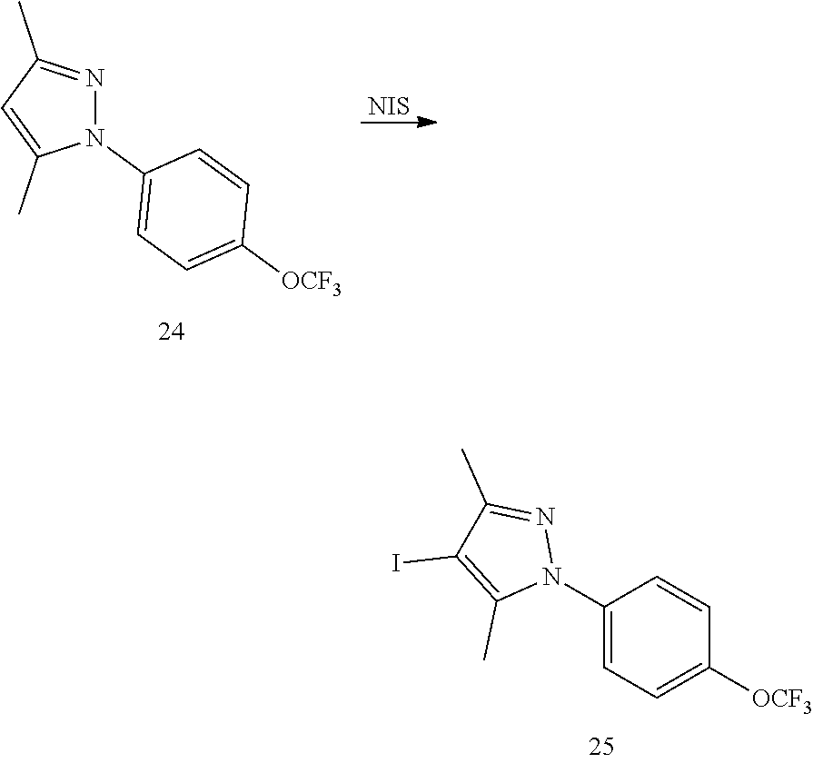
C1(N2N=C(C)C(I)=C2C)=CC=C([OCF3])C=C1.N1(C2=CC=C([OCF3])C=C2)N=C(C)C=C1C.[NIS]
